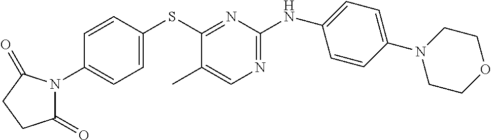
C1(N2C(=O)CCC2=O)=CC=C(SC2=NC(NC3=CC=C(N4CCOCC4)C=C3)=NC=C2C)C=C1
